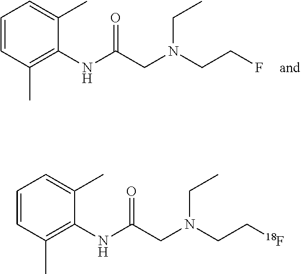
C1=CC(C)=C(NC(CN(CCF)CC)=O)C(C)=C1.C1=CC(C)=C(NC(CN(CC[18F])CC)=O)C(C)=C1
